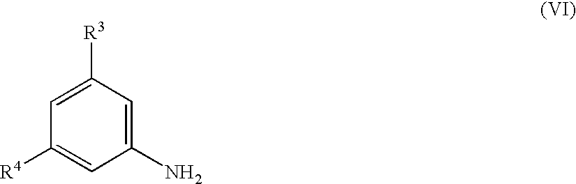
C1(N)=CC([R3])=CC([R4])=C1
